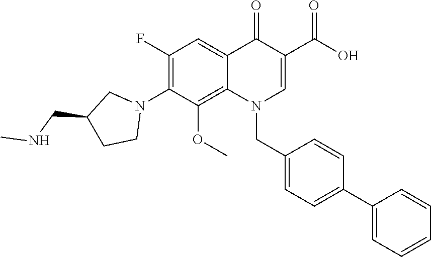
C1(F)=C(N2CC(CNC)CC2)C(OC)=C2C(=C1)C(=O)C(C(O)=O)=CN2CC1=CC=C(C2=CC=CC=C2)C=C1
